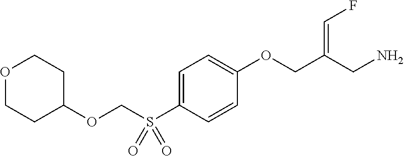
C1=C(S(COC2CCOCC2)(=O)=O)C=CC(OCC(CN)=CF)=C1
